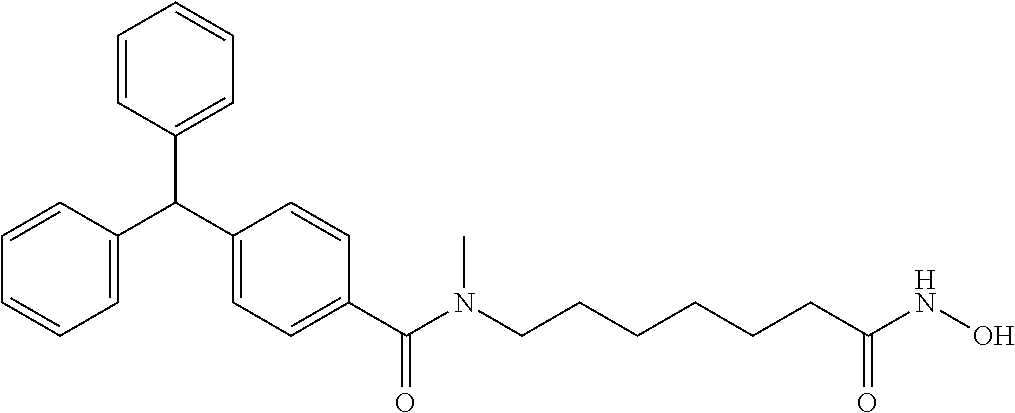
C1(C(C2=CC=CC=C2)C2=CC=CC=C2)=CC=C(C(=O)N(CCCCCCC(NO)=O)C)C=C1
